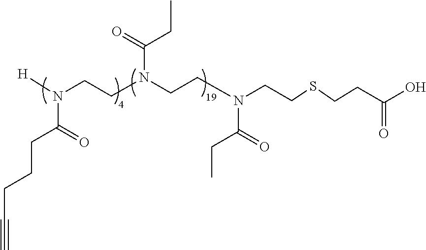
[H]N(CCN(CCN(CCSCCC(=O)O)C(CC)=O)C(=O)CC)C(=O)CCCC#C
